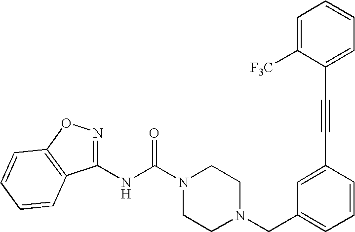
N(C(N1CCN(CC2=CC=CC(C#CC3=CC=CC=C3[F3C])=C2)CC1)=O)C1=NOC2=C1C=CC=C2
